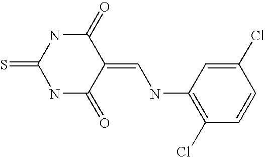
S=C1NC(=O)C(=CNC2=C(Cl)C=CC(Cl)=C2)C(=O)N1
